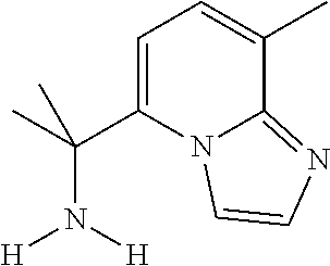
C1=C(C(C)(N([H])[H])C)N2C(=NC=C2)C(C)=C1
